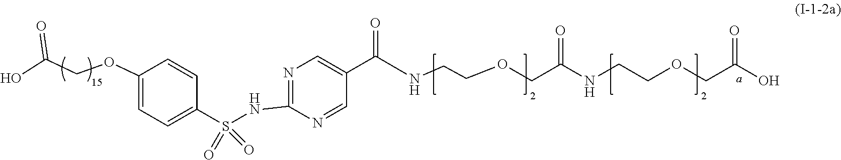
N1=CC(C(=O)NCCOCC(NCCOCC(O)=O)=O)=CN=C1NS(C1=CC=C(OCC(O)=O)C=C1)(=O)=O
